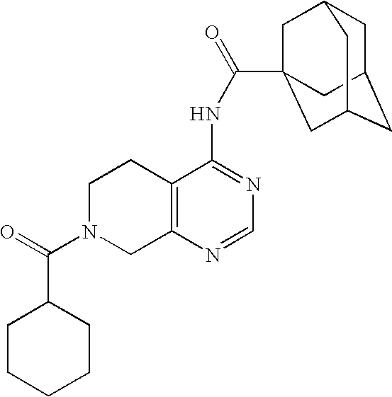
C1N(C(=O)C2CCCCC2)CC2=C(C1)C(NC(=O)C13CC4CC(CC(C1)C4)C3)=NC=N2
